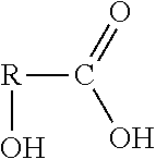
[R](O)C(=O)O
